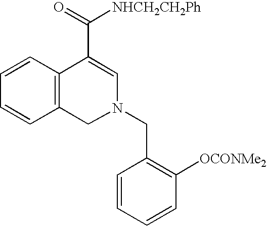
C12=C(C=CC=C1)C(C(=O)[NHCH2CH2Ph])=CN(CC1=C([OCONMe2])C=CC=C1)C2
